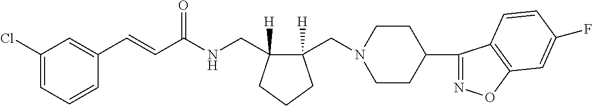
C1(C=CC(NCC2([H])C(CN3CCC(C4=NOC5=C4C=CC(F)=C5)CC3)([H])CCC2)=O)=CC(Cl)=CC=C1
